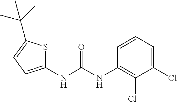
C1(NC(NC2=C(Cl)C(Cl)=CC=C2)=O)=CC=C(C(C)(C)C)S1
